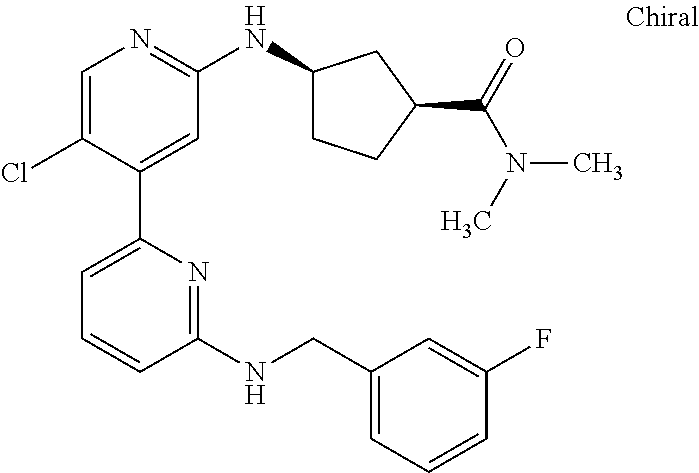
C1=C(Cl)C(C2=CC=CC(NCC3=CC=CC(F)=C3)=N2)=CC(NC2CCC(C(=O)N(C)C)C2)=N1
